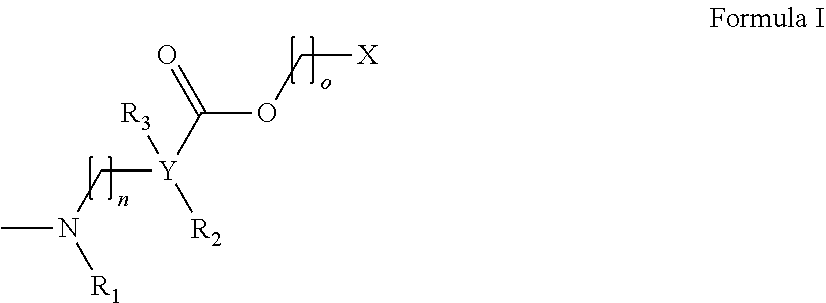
CN(C[Y](C(=O)OC[X])([R3])[R2])[R1]
